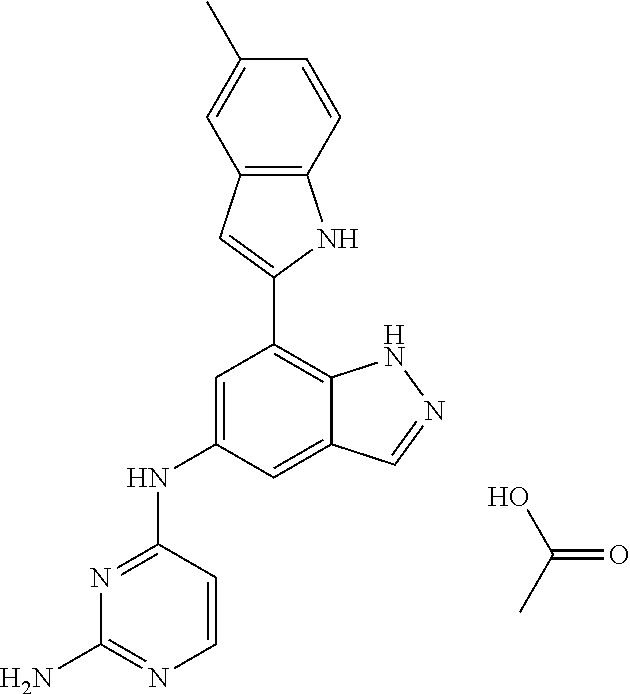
OC(=O)C.N1=C(NC2=CC(C3=CC4=C(N3)C=CC(C)=C4)=C3C(=C2)C=NN3)C=CN=C1N
